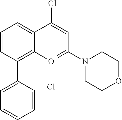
C12=C(C3=CC=CC=C3)C=CC=C1C(Cl)=CC(N1CCOCC1)=[O+]2.[Cl-]
